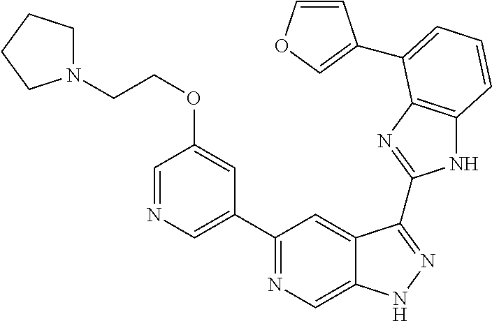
C1(C2=NC=C3C(=C2)C(C2=NC4=C(N2)C=CC=C4C2=COC=C2)=NN3)=CN=CC(OCCN2CCCC2)=C1
